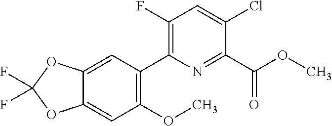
FC1(F)OC2=CC(OC)=C(C3=C(F)C=C(Cl)C(C(OC)=O)=N3)C=C2O1
